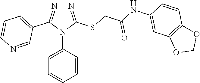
N1=C(SCC(NC2=CC3=C(C=C2)OCO3)=O)N(C2=CC=CC=C2)C(C2=CC=CN=C2)=N1
